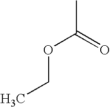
C(OC(C)=O)C
